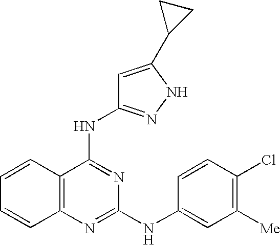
C1=CC2=C(C=C1)N=C(NC1=CC([Me])=C(Cl)C=C1)N=C2NC1=NNC(C2CC2)=C1
